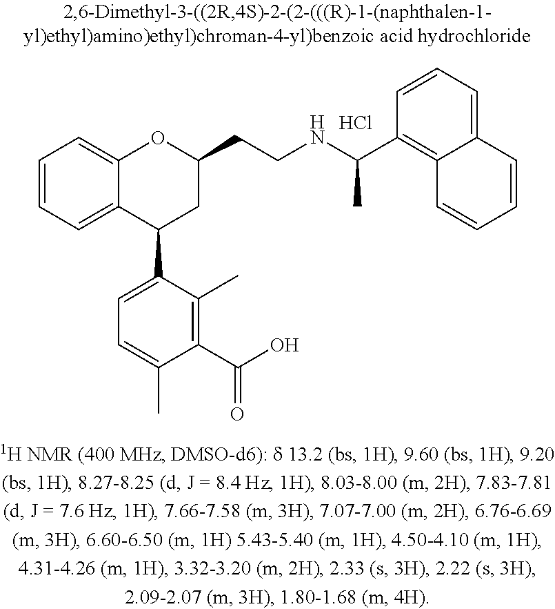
C12=CC=CC=C1C(C1=CC=C(C)C(C(O)=O)=C1C)CC(CCNC(C1=C3C(=CC=C1)C=CC=C3)C)O2.Cl
